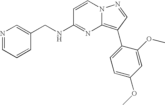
C1(CNC2=NC3=C(C4=CC=C(OC)C=C4OC)C=NN3C=C2)=CN=CC=C1
